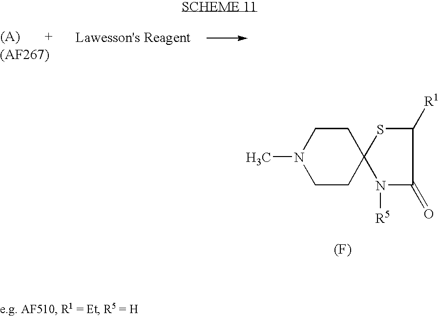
C1CC2(CCN1C)SC([R1])C(=O)N2[R5].[(F)]
